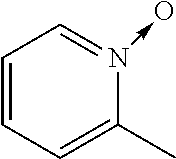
C1=CC=C(C)N(->O)=C1
